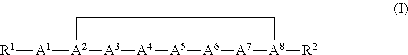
C1[A2]([A1][R1])[A3][A4][A5][A6][A7][A8]([R2])C1
